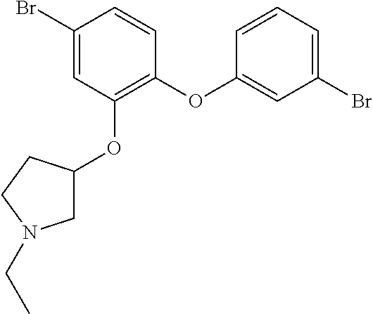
C1(Br)=CC(OC2CN(CC)CC2)=C(OC2=CC(Br)=CC=C2)C=C1
